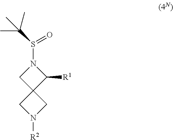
C12(CN([R2])C1)C([R1])N(S(C(C)(C)C)=O)C2
